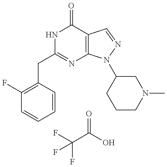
C(C1=NC2=C(C(=O)N1)C=NN2C1CCCN(C)C1)C1=C(F)C=CC=C1.FC(F)(C(=O)O)F
